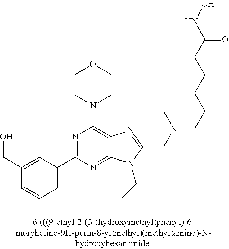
C1(CO)=CC(C2=NC(N3CCOCC3)=C3C(=N2)N(CC)C(CN(CCCCCC(NO)=O)C)=N3)=CC=C1
